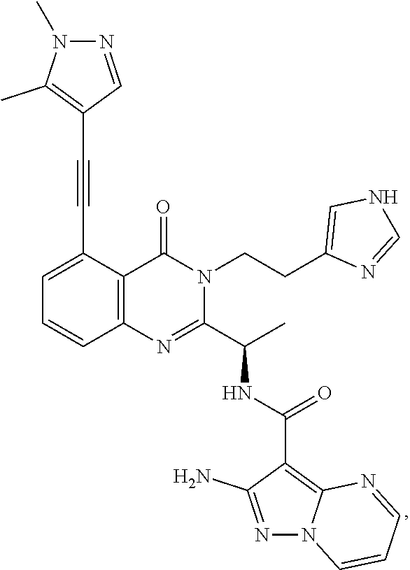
C(C1=CC=CC2=C1C(=O)N(CCC1=CNC=N1)C(C(C)NC(=O)C1=C3N(N=C1N)C=CC=N3)=N2)#CC1=C(C)N(C)N=C1
